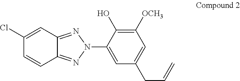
C1(Cl)=CC2=NN(C3=CC(CC=C)=CC([OCH3])=C3O)N=C2C=C1
